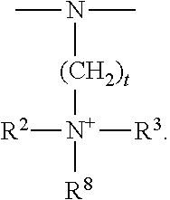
[R3][N+]([(CH2)t]N(C)C)([R2])[R8]
